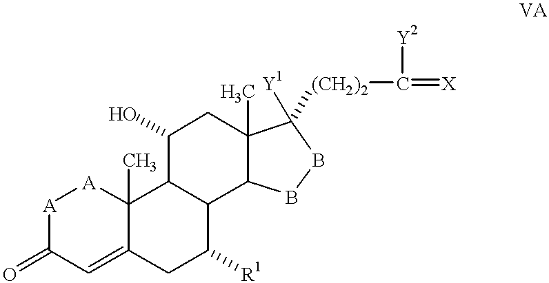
[A]1C(=O)C=C2C(C)([A]1)C1C(C([R1])C2)C2C(C)(CC1O)C([(CH2)2]C(=[X])[Y2])([Y1])BB2
